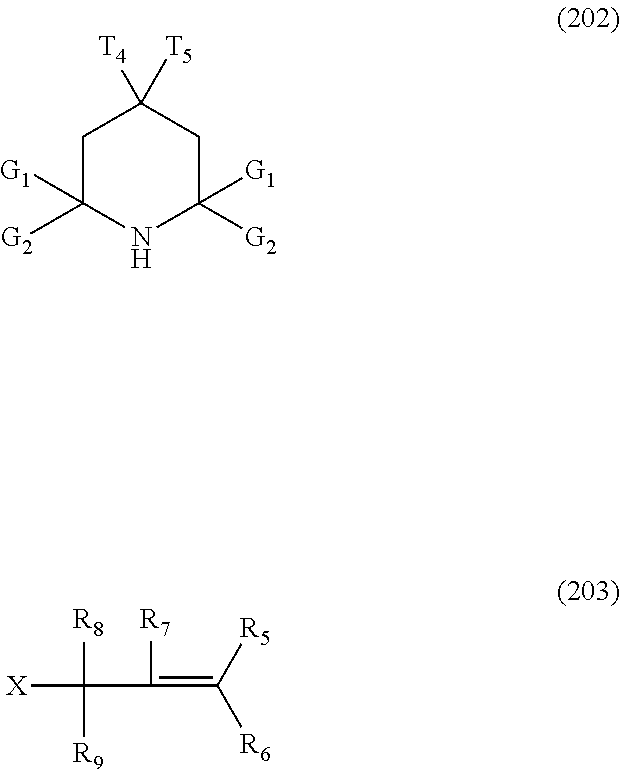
[X]C([R8])([R9])C([R7])=C([R5])[R6].C1C([G1])([G2])NC([G2])([G1])CC1([T4])[T5]
